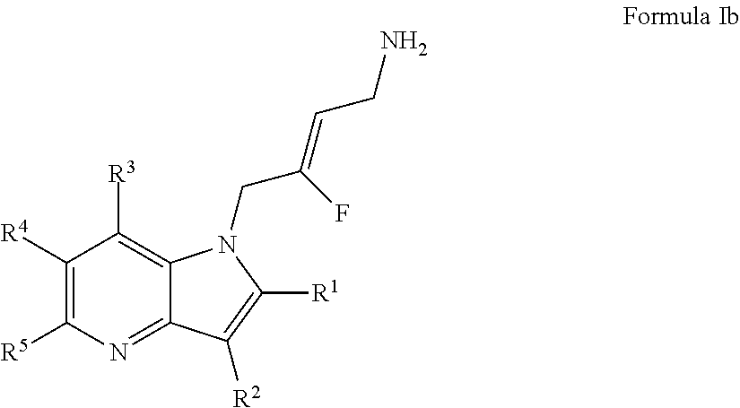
C1([R4])=C([R5])N=C2C(=C1[R3])N(CC(=CCN)F)C([R1])=C2[R2]
